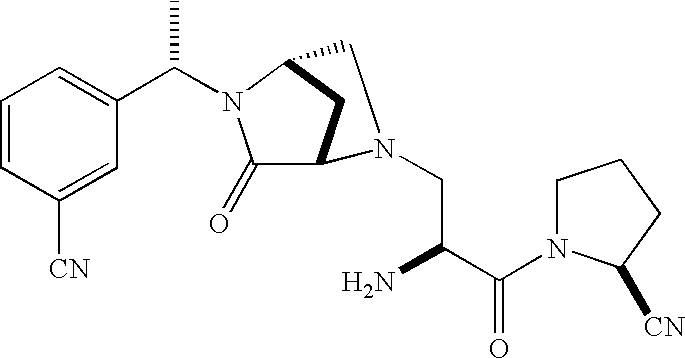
C1=CC([CN])=CC(C(N2C(=O)C3CC2CN3CC(C(N2CCCC2[CN])=O)N)C)=C1
